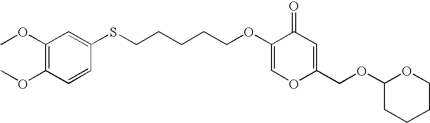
C1(OC)=C(OC)C=CC(SCCCCCOC2=COC(COC3CCCCO3)=CC2=O)=C1
